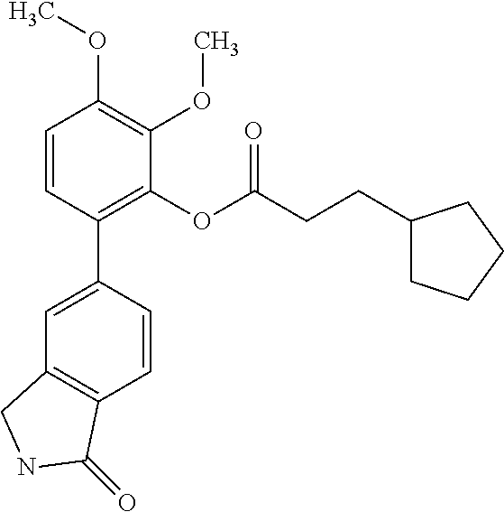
C1=CC(C2=CC3=C(C=C2)C(=O)NC3)=C(OC(CCC2CCCC2)=O)C(OC)=C1OC
